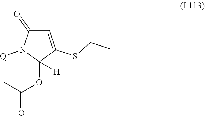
C1=C(SCC)C(OC(C)=O)([H])N([Q])C1=O
